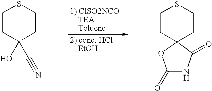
C1CC(O)(C#N)CCS1.C1CC2(CCS1)C(=O)NC(=O)O2
